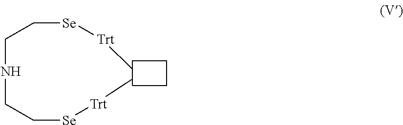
C(NCC[Se][Trt]C)C[Se][Trt]C
